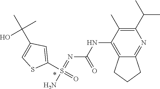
N(=S(=O)(N)C1=CC(C(C)(C)O)=CS1)C(NC1=C2C(=NC(C(C)C)=C1C)CCC2)=O
